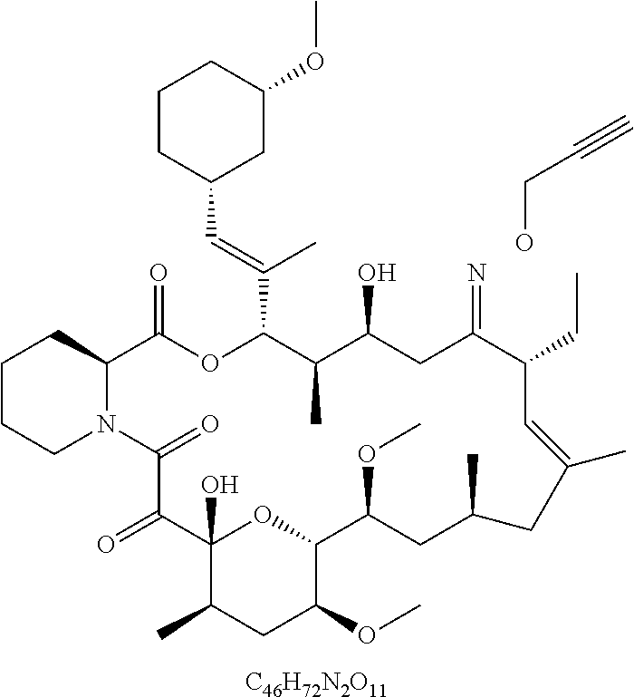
[C46H72N2O11].C1CCN2C(C1)C(=O)OC(C(=CC1CC(OC)CCC1)C)C(C)C(O)CC(=N)C(CC)C=C(C)CC(C)CC(OC)C1OC(O)(C(=O)C2=O)C(C)CC1OC.OCC#C
